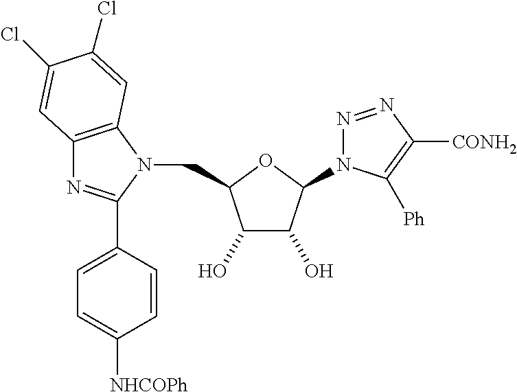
C1(O)C(O)C(N2N=NC([CONH2])=C2[Ph])OC1CN1C(C2=CC=C([NHCOPh])C=C2)=NC2=C1C=C(Cl)C(Cl)=C2
